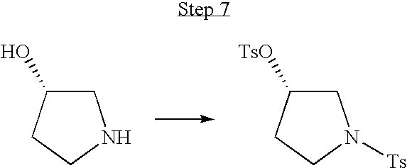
C1C(O)CCN1.C1C([TsO])CCN1[Ts]
